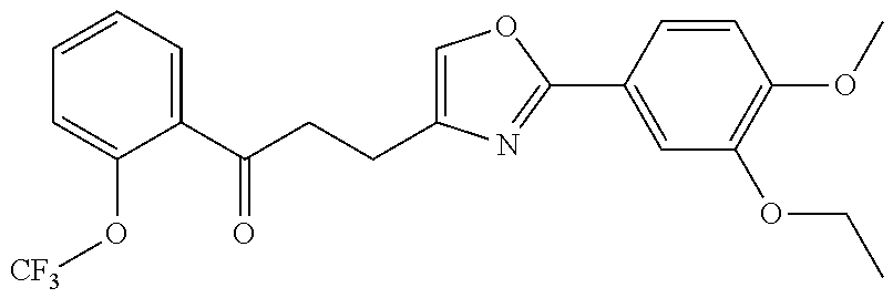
C1=CC=C(C(CCC2=COC(C3=CC(OCC)=C(OC)C=C3)=N2)=O)C(O[CF3])=C1
